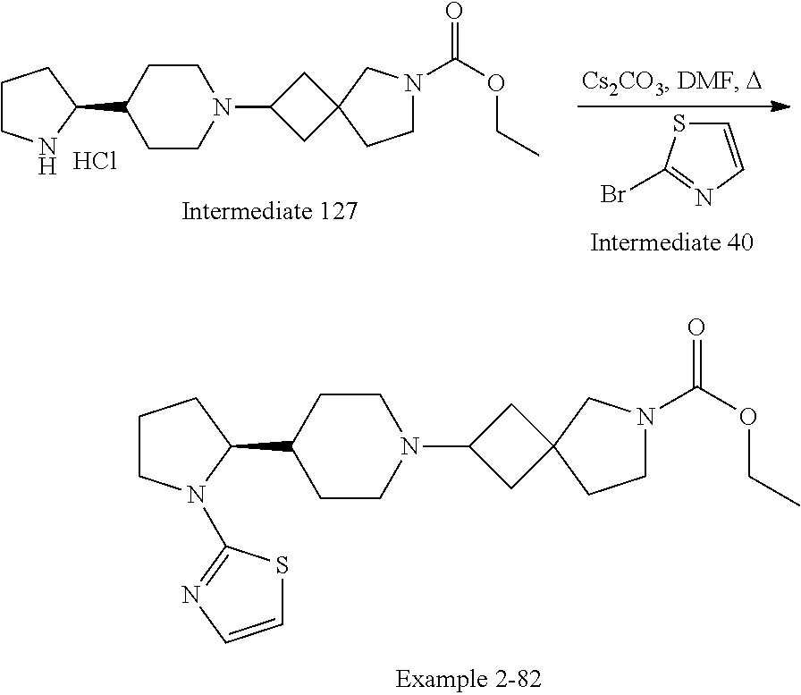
C1CN(C2CC3(C2)CCN(C(=O)OCC)C3)CCC1C1CCCN1C1=NC=CS1.C1CN(C2CC3(C2)CCN(C(=O)OCC)C3)CCC1C1CCCN1.Cl.C1=CN=C(Br)S1
